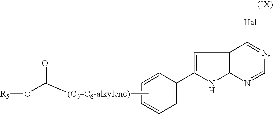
C1=C(C2=CC3=C(N2)N=CN=C3[Hal])C=CC=C1.C[(C0C6-alkylene)]C(O[R5])=O
